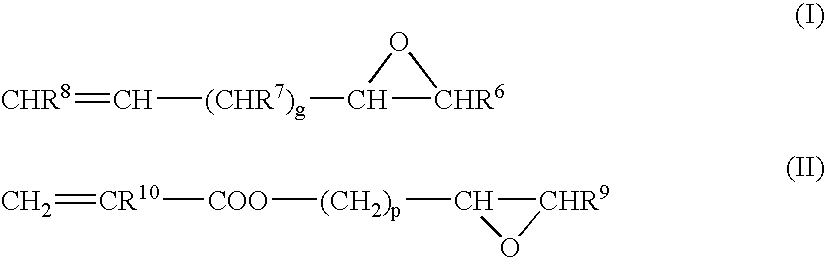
[CHR8]=C[(CHR7)g]C1[CHR6]O1.[CHR9]1C([(CH2)p][COO][CR10]=C)O1
